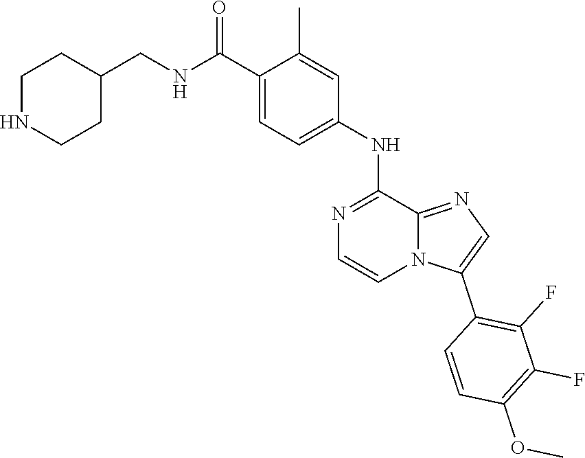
C1=C(NC2=NC=CN3C2=NC=C3C2=C(F)C(F)=C(OC)C=C2)C=C(C)C(C(NCC2CCNCC2)=O)=C1
